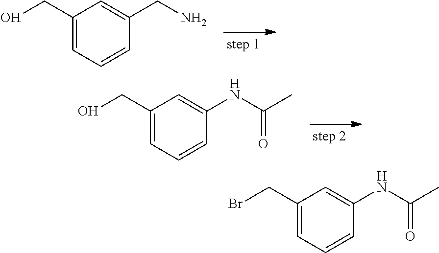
C1(CO)=CC=CC(CN)=C1.C1(CO)=CC=CC(NC(C)=O)=C1.C1(CBr)=CC=CC(NC(C)=O)=C1
